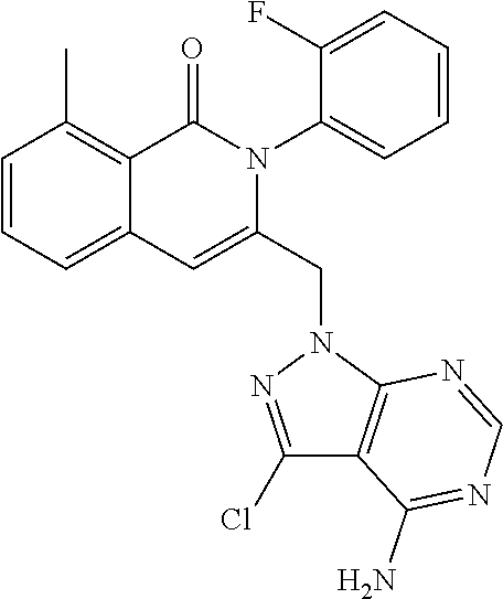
C1=CC=C2C(=C1C)C(=O)N(C1=CC=CC=C1F)C(CN1C3=C(C(N)=NC=N3)C(Cl)=N1)=C2
